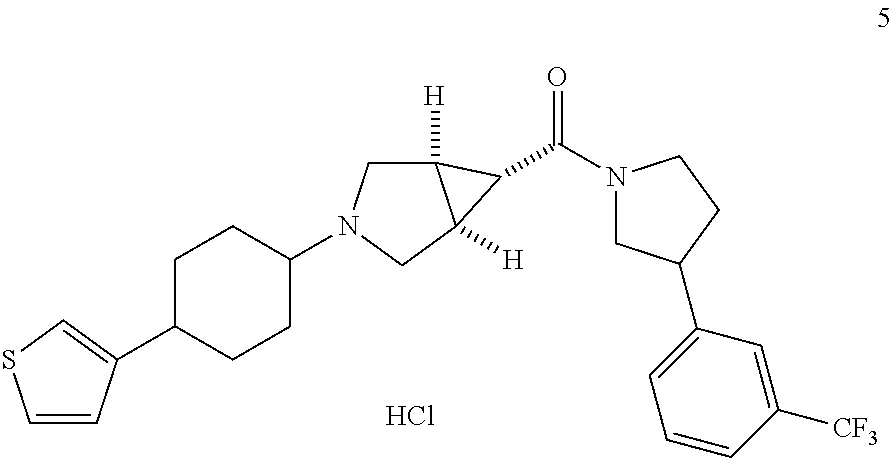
N1(C(=O)C2C3([H])CN(C4CCC(C5=CSC=C5)CC4)CC32[H])CC(C2=CC=CC([CF3])=C2)CC1.Cl
